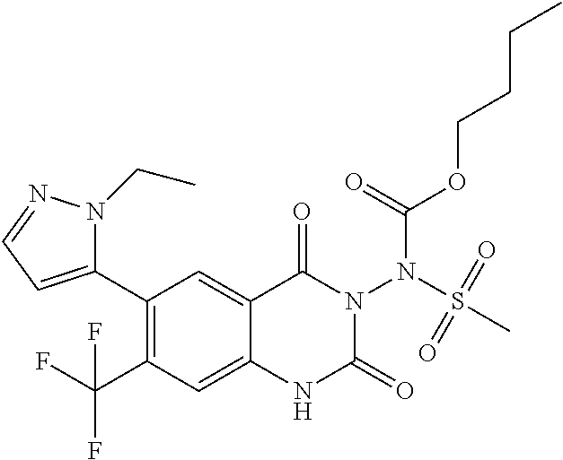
C1(C2=CC=NN2CC)=C(C(F)(F)F)C=C2C(=C1)C(=O)N(N(C(=O)OCCCC)S(C)(=O)=O)C(=O)N2
